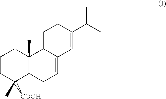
C1CC(C)([COOH])C2C(C)(C1)C1C(=CC2)C=C(C(C)C)CC1
